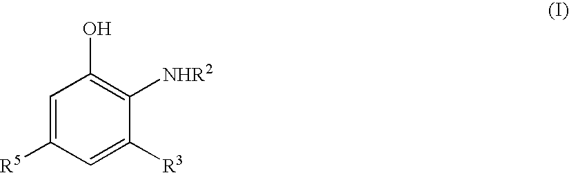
C1=C([R5])C=C([R3])C([NHR2])=C1O
